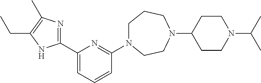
C1N(C2=NC(C3=NC(C)=C(CC)N3)=CC=C2)CCN(C2CCN(C(C)C)CC2)CC1
